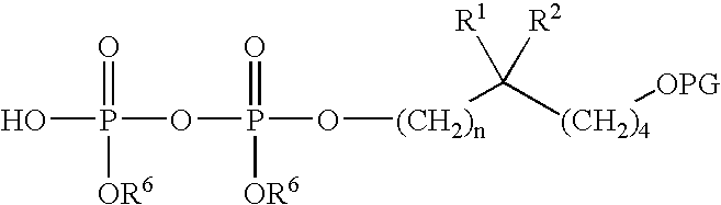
O(P(=O)(O[(CH2)n]C([(CH2)4][OPG])([R1])[R2])[OR6])P(=O)(O)[OR6]
